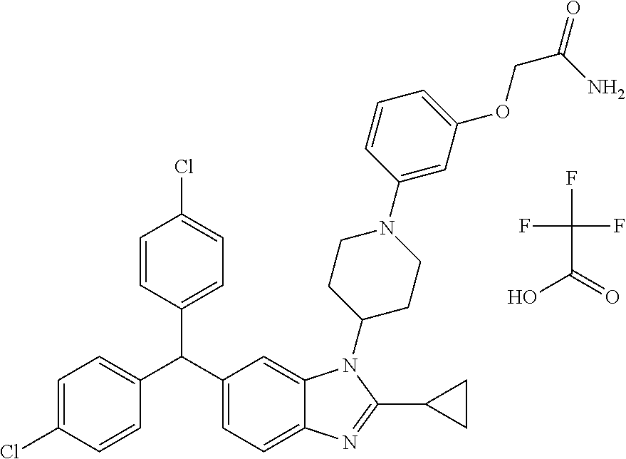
C1=C(Cl)C=CC(C(C2=CC=C3C(=C2)N(C2CCN(C4=CC(OCC(=O)N)=CC=C4)CC2)C(C2CC2)=N3)C2=CC=C(Cl)C=C2)=C1.FC(F)(F)C(=O)O
